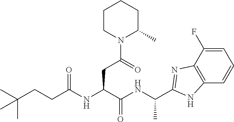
C1=C(F)C2=C(C=C1)NC(C(NC(C(NC(CCC(C)(C)C)=O)CC(N1C(C)CCCC1)=O)=O)C)=N2
